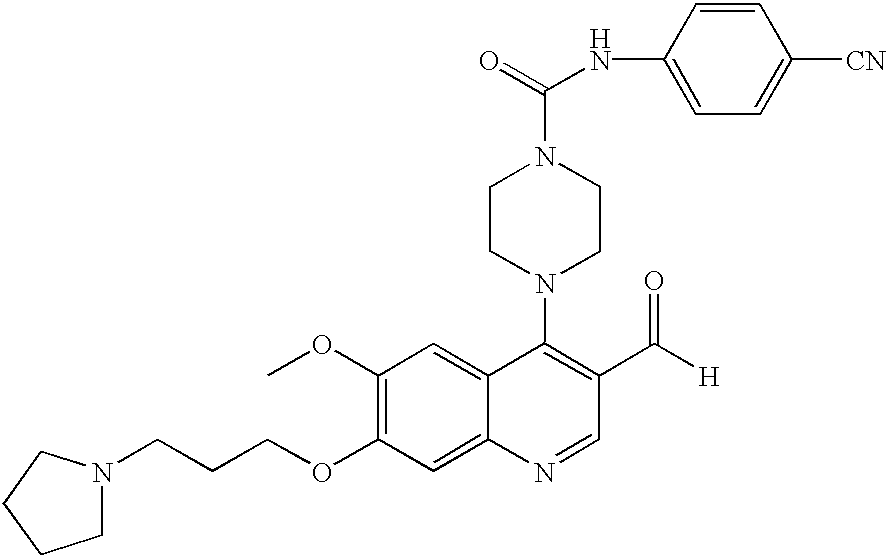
N1(CCCOC2=C(OC)C=C3C(=C2)N=CC(C([H])=O)=C3N2CCN(C(NC3=CC=C([CN])C=C3)=O)CC2)CCCC1
